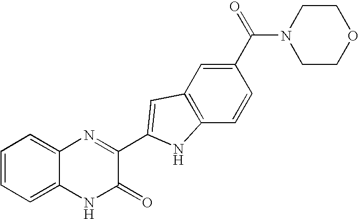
C1=C2C(=CC=C1)N=C(C1=CC3=C(C=CC(C(=O)N4CCOCC4)=C3)N1)C(=O)N2
